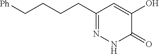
C1(CCCC[Ph])=NNC(=O)C(O)=C1
